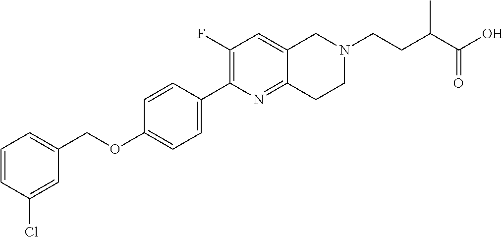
C1=CC(Cl)=CC(COC2=CC=C(C3=C(F)C=C4C(=N3)CCN(CCC(C(O)=O)C)C4)C=C2)=C1
